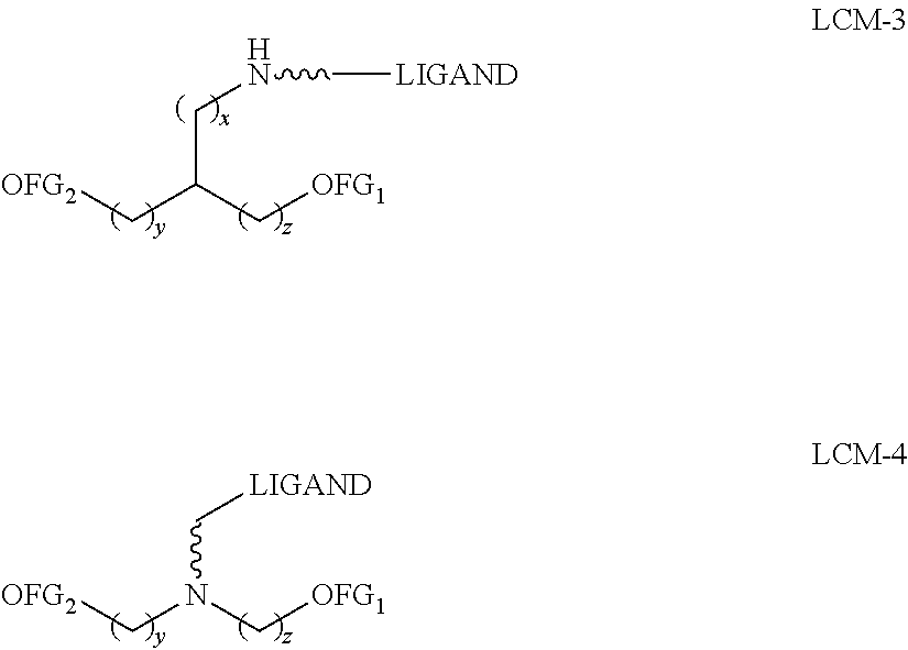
[OFG2]CC(C[OFG1])CNC[LIGAND].[OFG2]CN(C[OFG1])C[LIGAND]
